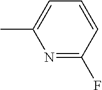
N1=C(F)C=CC=C1C
